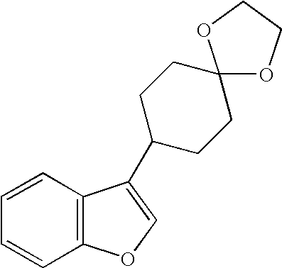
C1=CC=CC2=C1OC=C2C1CCC2(CC1)OCCO2
